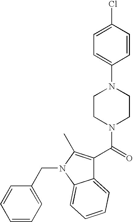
N1(C2=CC=C(Cl)C=C2)CCN(C(=O)C2=C(C)N(CC3=CC=CC=C3)C3=CC=CC=C23)CC1
